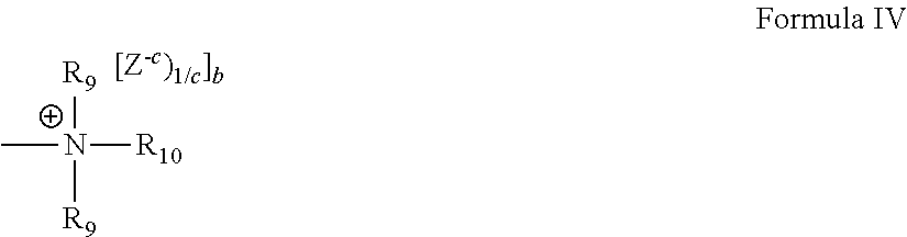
C[N+]([R9])([R9])[R10]
